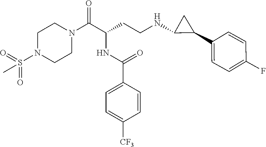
C1N(S(=O)(=O)C)CCN(C(C(CCNC2C(C3=CC=C(F)C=C3)C2)NC(C2=CC=C([CF3])C=C2)=O)=O)C1
